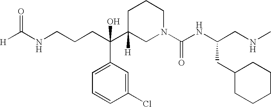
C(C(C1([H])CN(C(NC(CNC)CC2CCCCC2)=O)CCC1)(C1=CC=CC(Cl)=C1)O)CCNC([H])=O
